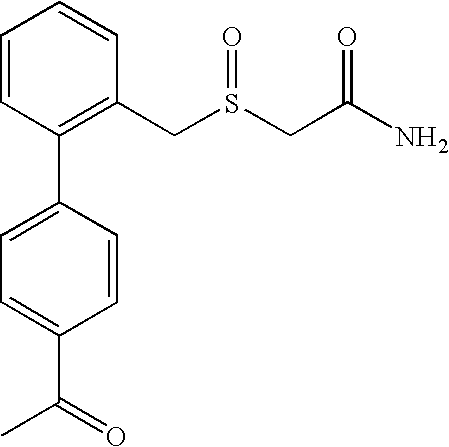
C1=CC(C2=CC=C(C(C)=O)C=C2)=C(CS(CC(N)=O)=O)C=C1
